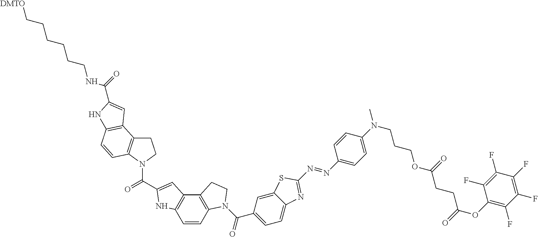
C1=CC2=C(C3=C1NC(C(=O)N1CCC4=C1C=CC1=C4C=C(C(=O)NCCCCCC[DMTO])N1)=C3)CCN2C(=O)C1=CC=C2C(=C1)SC(N=NC1=CC=C(N(C)CCCOC(CCC(=O)OC3=C(F)C(F)=C(F)C(F)=C3F)=O)C=C1)=N2
